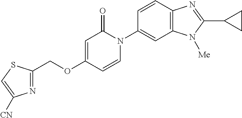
C(OC1=CC(=O)N(C2=CC3=C(C=C2)N=C(C2CC2)N3[Me])C=C1)C1=NC([CN])=CS1
